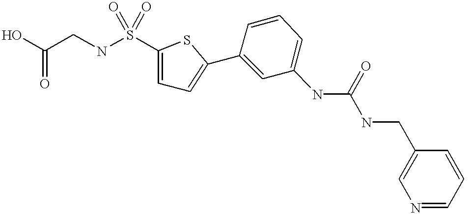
C1=CC(C2=CC=C(S(NCC(O)=O)(=O)=O)S2)=CC(NC(NCC2=CN=CC=C2)=O)=C1
